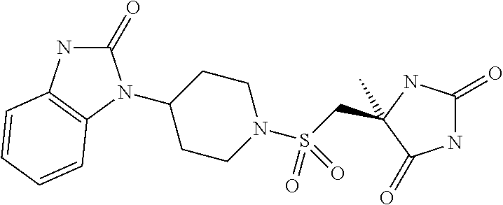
C1(C)(CS(N2CCC(N3C(=O)NC4=C3C=CC=C4)CC2)(=O)=O)NC(=O)NC1=O
